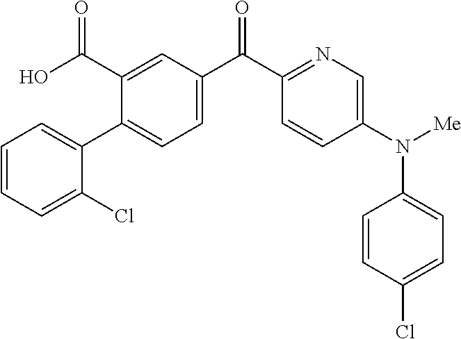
C1(C2=CC=CC=C2Cl)=CC=C(C(C2=NC=C(N(C3=CC=C(Cl)C=C3)[Me])C=C2)=O)C=C1C(O)=O
